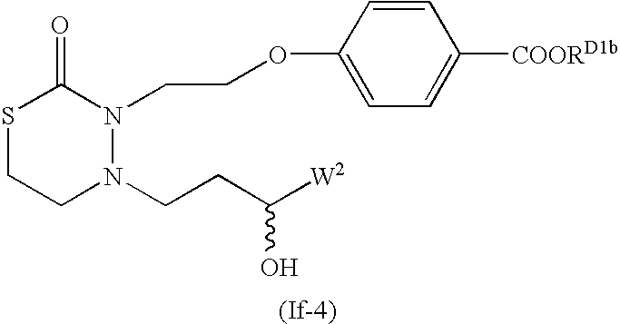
S1CCN(CCC([W2])O)N(CCOC2=CC=C([COORD1b])C=C2)C1=O
